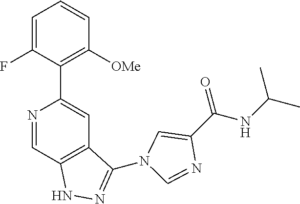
N1=CC2=C(C=C1C1=C([OMe])C=CC=C1F)C(N1C=C(C(NC(C)C)=O)N=C1)=NN2
